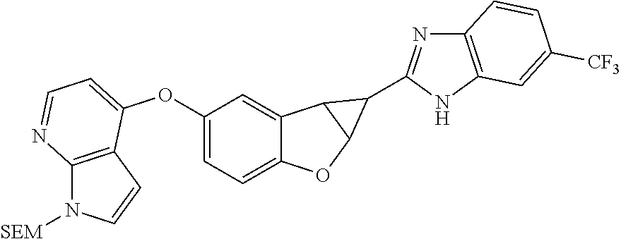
C12=CC=C(OC3=CC=NC4=C3C=CN4[SEM])C=C1C1C(O2)C1C1=NC2=C(N1)C=C([CF3])C=C2
